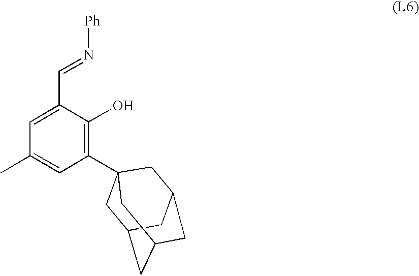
C(C1=CC(C)=CC(C23CC4CC(CC(C2)C4)C3)=C1O)=N[Ph]
